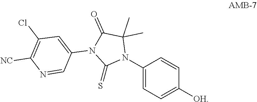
CC1(C)N(C2=CC=C([OH])C=C2)C(=S)N(C2=CC(Cl)=C([NC])N=C2)C1=O
